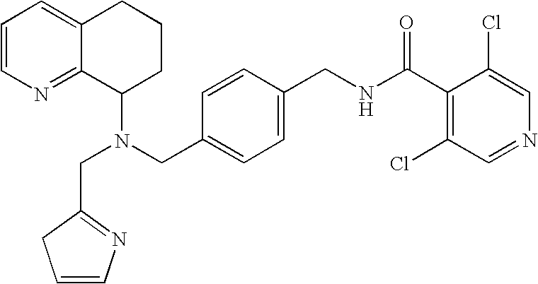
N(CC1=CC=C(CNC(C2=C(Cl)C=NC=C2Cl)=O)C=C1)(C1CCCC2=CC=CN=C12)CC1=NC=CC1
